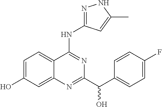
C1=C(O)C=C2C(=C1)C(NC1=NNC(C)=C1)=NC(C(C1=CC=C(F)C=C1)O)=N2
